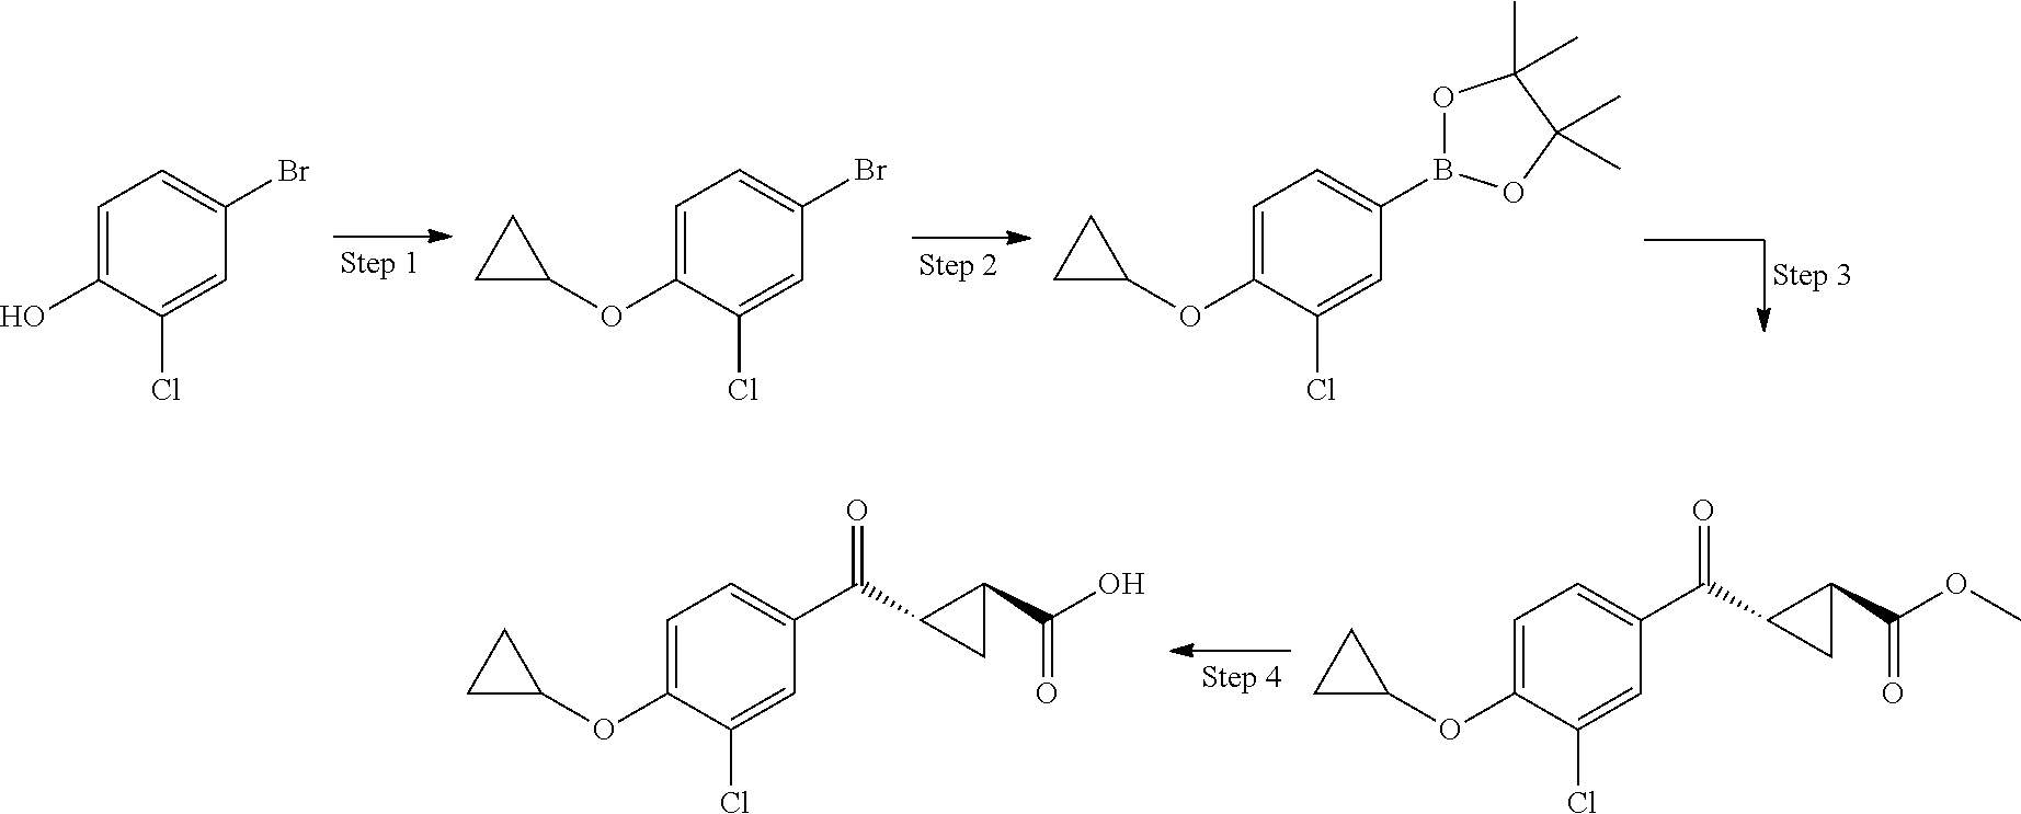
BrC1=CC=C(O)C(Cl)=C1.BrC1=CC=C(OC2CC2)C(Cl)=C1.B1(C2=CC=C(OC3CC3)C(Cl)=C2)OC(C)(C)C(C)(C)O1.O=C(C1C(C(OC)=O)C1)C1=CC=C(OC2CC2)C(Cl)=C1.O=C(C1C(C(O)=O)C1)C1=CC=C(OC2CC2)C(Cl)=C1
